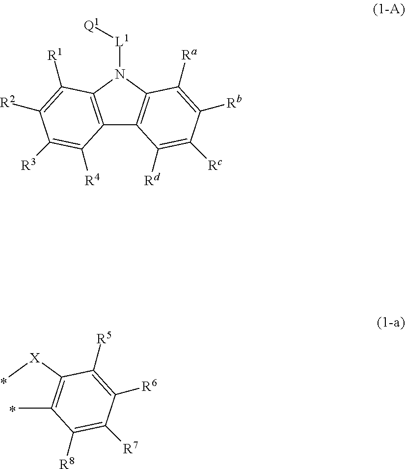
CC1=C([X]C)C([R5])=C([R6])C([R7])=C1[R8].C12=C(N([L1][Q1])C3=C1C([Rd])=C([Rc])C([Rb])=C3[Ra])C([R1])=C([R2])C([R3])=C2[R4]
